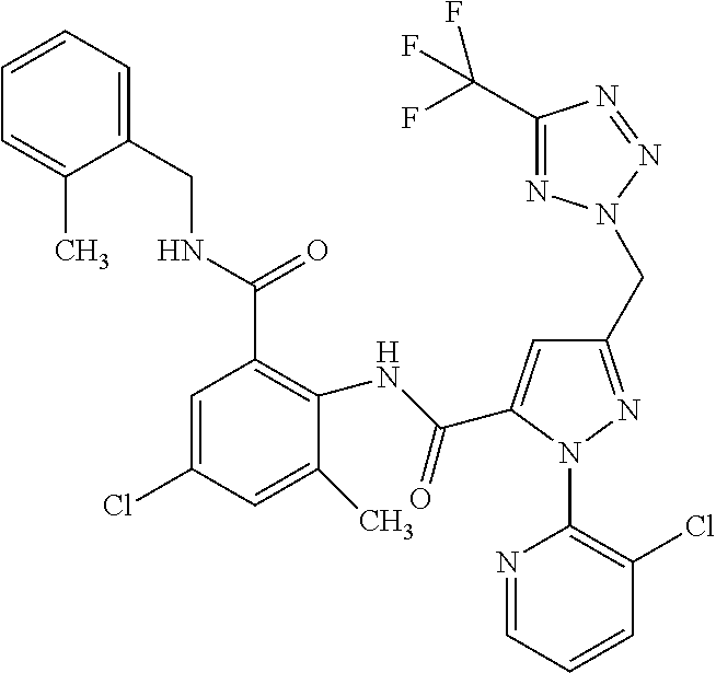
C1=CC=C(CNC(C2=C(NC(=O)C3=CC(CN4N=C(C(F)(F)F)N=N4)=NN3C3=C(Cl)C=CC=N3)C(C)=CC(Cl)=C2)=O)C(C)=C1
